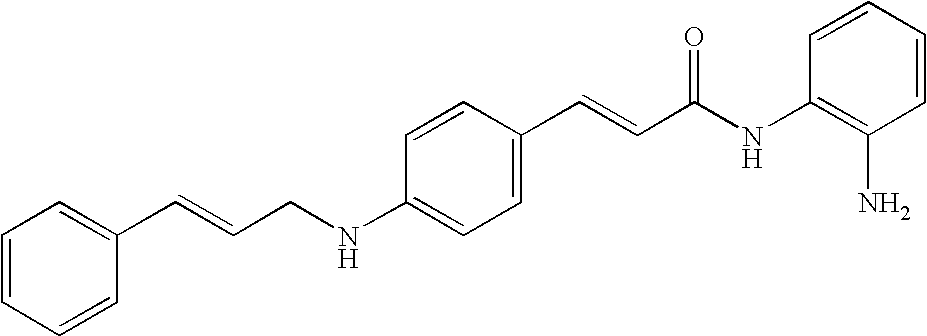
C1=CC=CC(C=CCNC2=CC=C(C=CC(NC3=C(N)C=CC=C3)=O)C=C2)=C1
